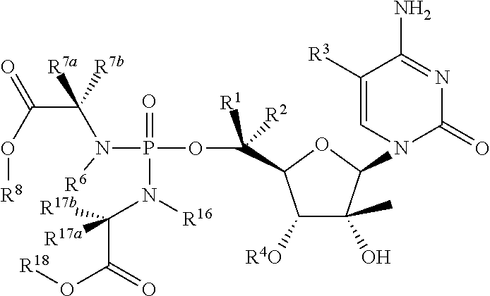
C1([R4O])C(O)(C)C(N2C(=O)N=C(N)C([R3])=C2)OC1C([R1])([R2])OP(N(C(C(=O)O[R8])([R7a])[R7b])[R6])(=O)N(C(C(O[R18])=O)([R17a])[R17b])[R16]
